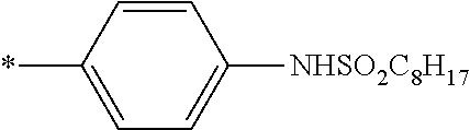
C1=C(*)C=CC([NHSO2C8H17])=C1
